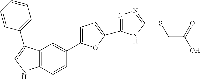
C1=C(C2=CC3=C(C=C2)NC=C3C2=CC=CC=C2)OC(C2=NN=C(SCC(O)=O)N2)=C1
